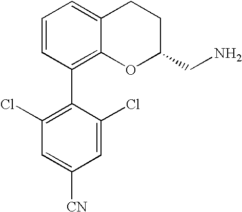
C1=CC(C2=C(Cl)C=C([CN])C=C2Cl)=C2C(=C1)CCC(CN)O2
